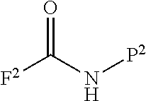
[F2]C(N[P2])=O
